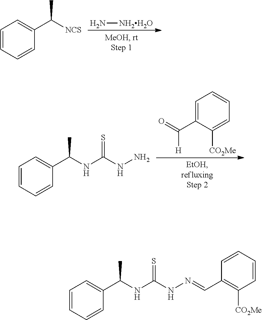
N[NH2H2O].C1=CC=CC(C([NCS])C)=C1.C1=C(C(=O)[H])C([CO2Me])=CC=C1.C1=CC=CC(C(NC(NN)=S)C)=C1.C1=CC=CC(C(NC(NN=CC2=C([CO2Me])C=CC=C2)=S)C)=C1
